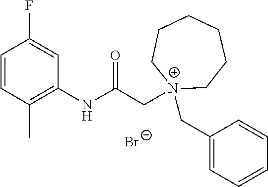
C1=CC(C)=C(NC(C[N+]2(CC3=CC=CC=C3)CCCCCC2)=O)C=C1F.[Br-]
